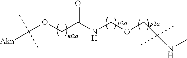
O(CNC(COC([Akn])(C)C)=O)CC(NC)(C)C
